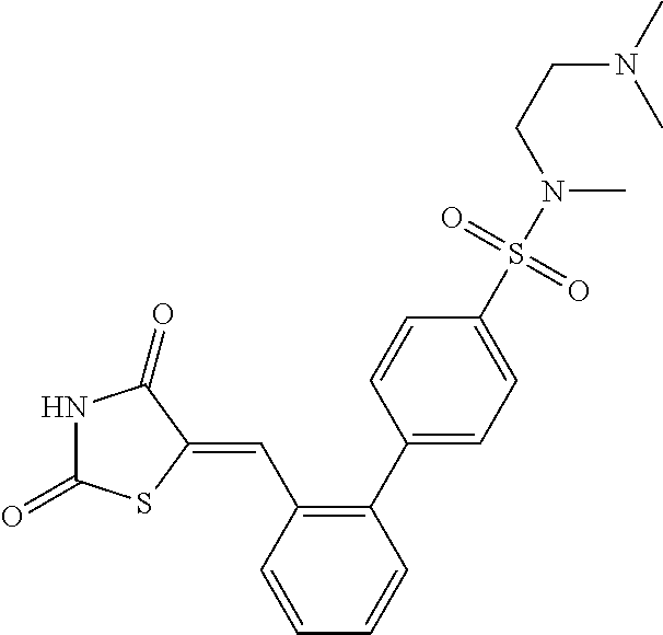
N1C(=O)SC(=CC2=C(C3=CC=C(S(N(C)CCN(C)C)(=O)=O)C=C3)C=CC=C2)C1=O
